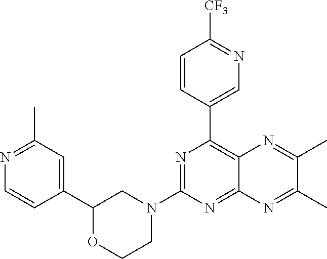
N1=C(N2CC(C3=CC(C)=NC=C3)OCC2)N=C2C(=C1C1=CN=C([CF3])C=C1)N=C(C)C(C)=N2
